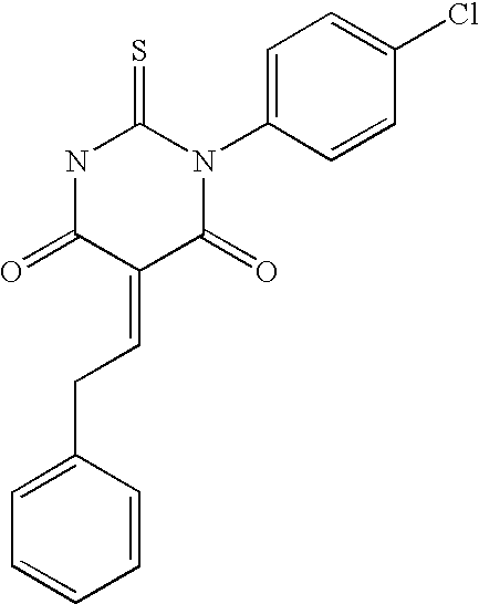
C(=C1C(=O)NC(=S)N(C2=CC=C(Cl)C=C2)C1=O)CC1=CC=CC=C1
